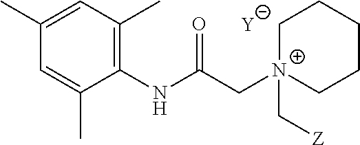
[Y].C1=C(C)C(NC(C[N+]2(C[Z])CCCCC2)=O)=C(C)C=C1C
